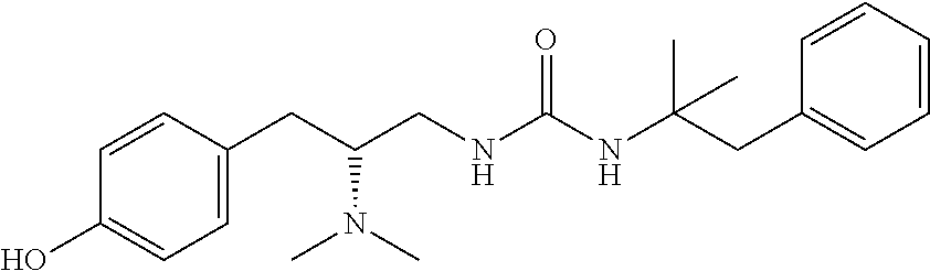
C1(CC(CNC(NC(C)(C)CC2=CC=CC=C2)=O)N(C)C)=CC=C(O)C=C1
